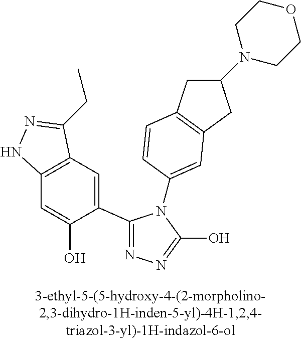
C1(C2=NN=C(O)N2C2=CC3=C(CC(N4CCOCC4)C3)C=C2)=CC2=C(C=C1O)NN=C2CC
